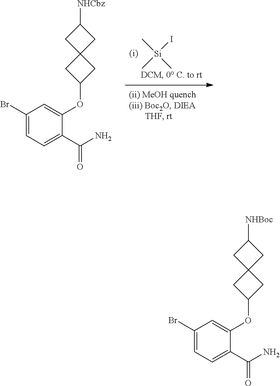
C[Si](C)(I)C.C1C2(CC1[NHCbz])CC(OC1=CC(Br)=CC=C1C(N)=O)C2.C1C2(CC1[NHBoc])CC(OC1=CC(Br)=CC=C1C(N)=O)C2
